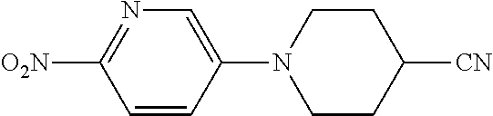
C1=CC(N2CCC([CN])CC2)=CN=C1[O2N]
